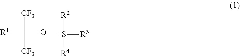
C(O)([R1])([CF3])[CF3].[S+]([R2])([R3])[R4]
